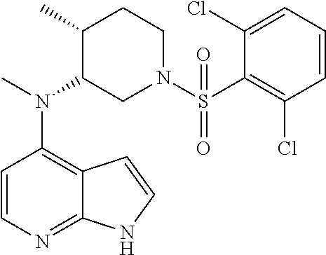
C12=C(N(C)C3CN(S(=O)(C4=C(Cl)C=CC=C4Cl)=O)CCC3C)C=CN=C1NC=C2
